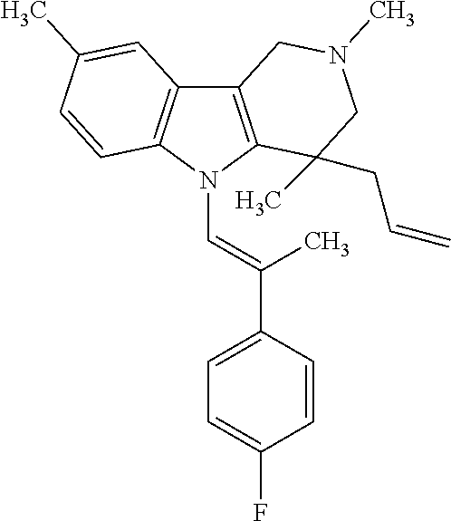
C12=C(N(C=C(C3=CC=C(F)C=C3)C)C3=C1C=C(C)C=C3)C(C)(CC=C)CN(C)C2
